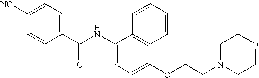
C1(C(NC2=CC=C(OCCN3CCOCC3)C3=C2C=CC=C3)=O)=CC=C([NC])C=C1
